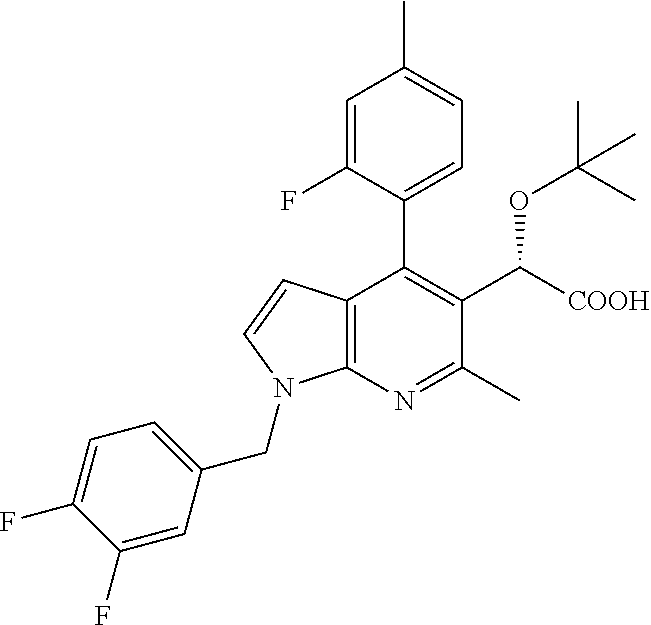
C1(F)=CC(CN2C3=C(C(C4=CC=C(C)C=C4F)=C(C(OC(C)(C)C)[COOH])C(C)=N3)C=C2)=CC=C1F
